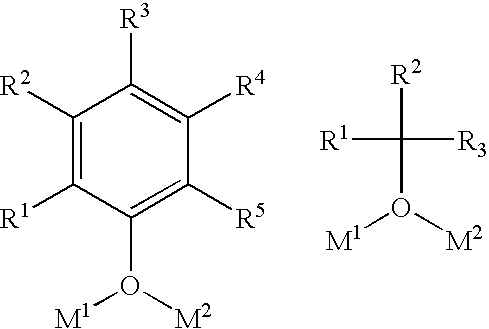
C1([R2])=C([R1])C(O([M2])[M1])=C([R5])C([R4])=C1[R3].[R2]C([R1])([R3])O([M2])[M1]
